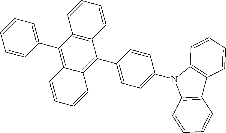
C1=CC2=C(C=C1)C(C1=CC=C(N3C4=C(C5=C3C=CC=C5)C=CC=C4)C=C1)=C1C(=C2C2=CC=CC=C2)C=CC=C1
